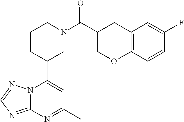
N12C(=NC=N1)N=C(C)C=C2C1CN(C(=O)C2CC3=C(OC2)C=CC(F)=C3)CCC1
